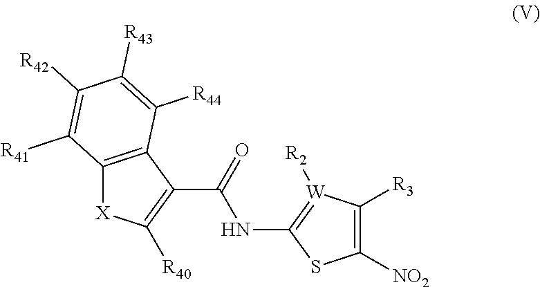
[X]1C2=C(C(C(NC3=[W]([R2])C([R3])=C([NO2])S3)=O)=C1[R40])C([R44])=C([R43])C([R42])=C2[R41]
